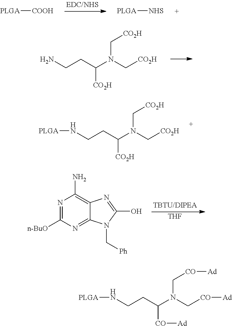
[PLGA][COOH].[PLGA][NHS].NCCC(N(C[CO2H])C[CO2H])[CO2H].N(CCC(N(C[CO2H])C[CO2H])[CO2H])[PLGA].[THF].N1=C([n-BuO])N=C2C(=C1N)N=C(O)N2C[Ph].N(CCC(N(C[CO][Ad])C[CO][Ad])[CO][Ad])[PLGA]
